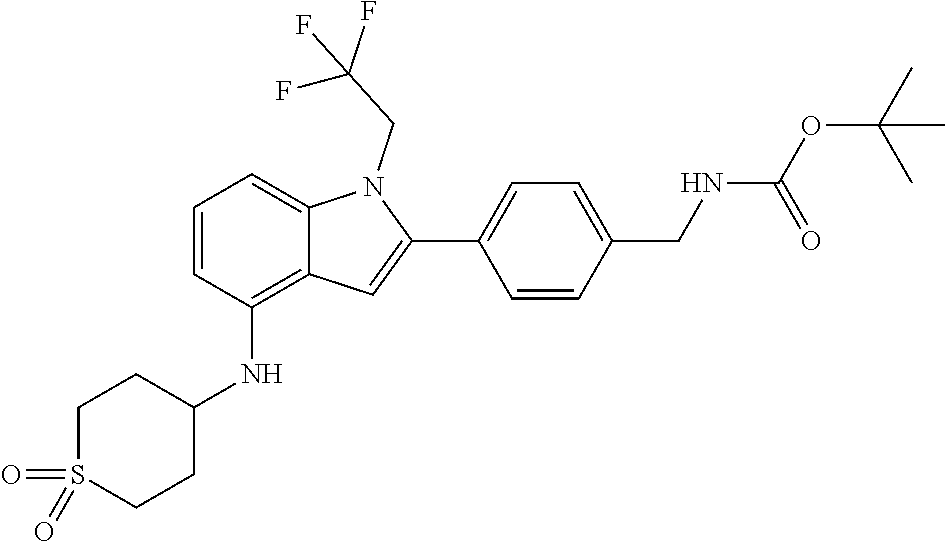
O=S1(=O)CCC(NC2=C3C(=CC=C2)N(CC(F)(F)F)C(C2=CC=C(CNC(OC(C)(C)C)=O)C=C2)=C3)CC1
